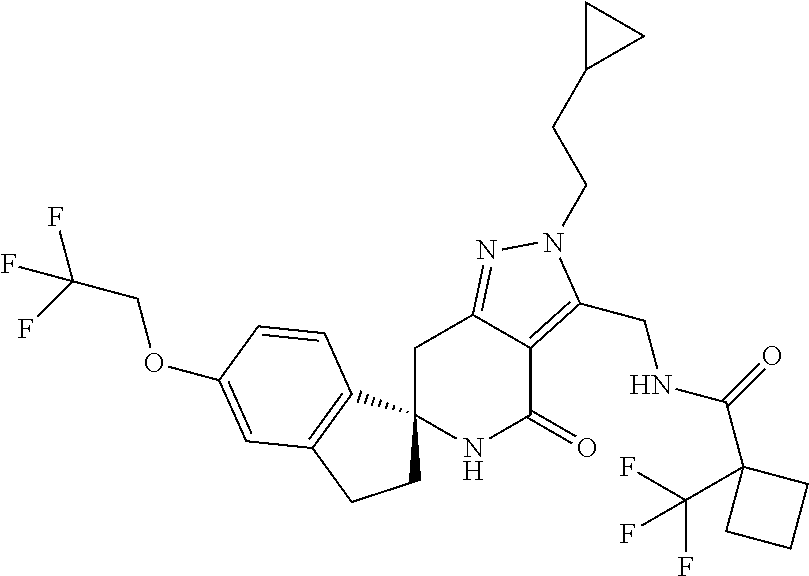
C(C(F)(F)F)OC1=CC2=C(C3(CC2)NC(=O)C2=C(CNC(=O)C4(C(F)(F)F)CCC4)N(CCC4CC4)N=C2C3)C=C1
